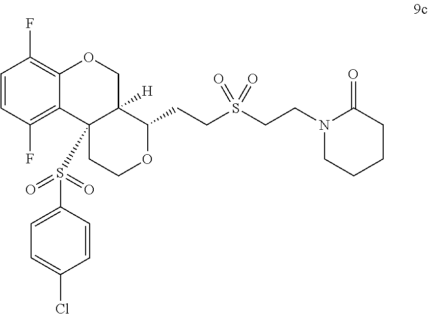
C1=CC(F)=C2C(=C1F)OCC1([H])C2(S(C2=CC=C(Cl)C=C2)(=O)=O)CCOC1CCS(CCN1CCCCC1=O)(=O)=O
